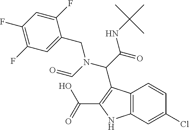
C(C(NC(C)(C)C)=O)(N(CC1=CC(F)=C(F)C=C1F)C=O)C1=C(C(O)=O)NC2=C1C=CC(Cl)=C2
